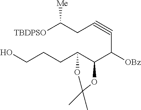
C(CCC1C(C([OBz])C#CCC([TBDPSO])[Me])OC(C)(C)O1)O
